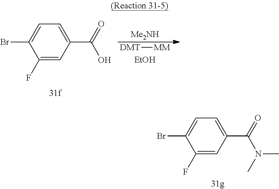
C1(F)=CC(C(O)=O)=CC=C1Br.[DMT][MM].[EtOH].[Me2NH].C1(F)=CC(C(N(C)C)=O)=CC=C1Br
